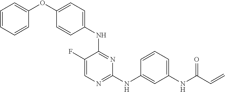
N(C1=NC(NC2=CC(NC(C=C)=O)=CC=C2)=NC=C1F)C1=CC=C(OC2=CC=CC=C2)C=C1
